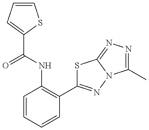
C1=CC=C(C(=O)NC2=C(C3=NN4C(=NN=C4C)S3)C=CC=C2)S1
